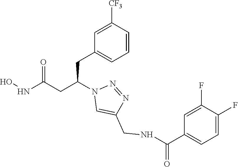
N1=NN(C(CC2=CC=CC([CF3])=C2)CC(NO)=O)C=C1CNC(C1=CC=C(F)C(F)=C1)=O
